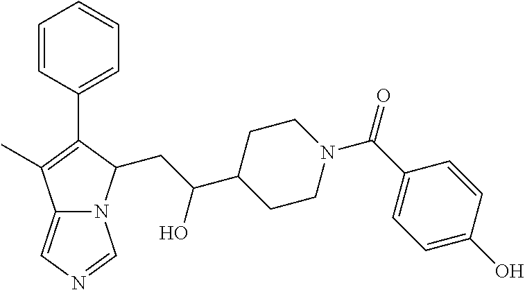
C12=CN=CN1C(CC(C1CCN(C(C3=CC=C(O)C=C3)=O)CC1)O)C(C1=CC=CC=C1)=C2C
